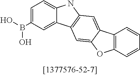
C1=C(B(O)O)C=C2C(=C1)NC1=C2C=C2C(=C1)C1=C(O2)C=CC=C1
